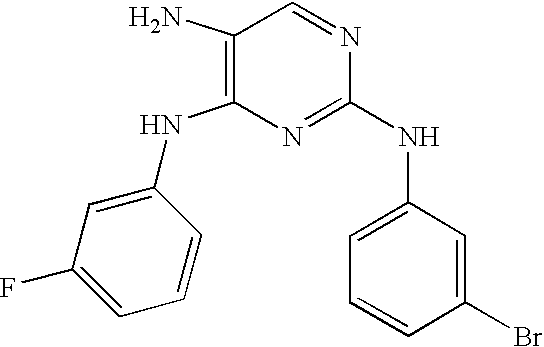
C1(NC2=CC(F)=CC=C2)=C(N)C=NC(NC2=CC=CC(Br)=C2)=N1
